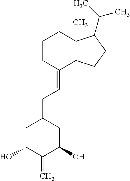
C1CC(=CC=C2CC(O)C(=C)C(O)C2)C2C(C)(C1)C(C(C)C)CC2
